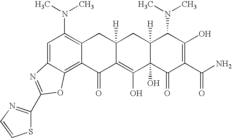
C1=C2C(=C3C(=C1N(C)C)CC1([H])C(=C(O)C4(O)C([H])(C1)C(N(C)C)C(O)=C(C(N)=O)C4=O)C3=O)OC(C1=NC=CS1)=N2
